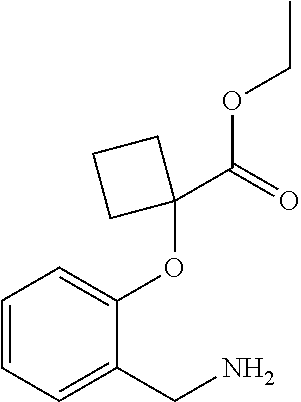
C1=CC=C(CN)C(OC2(C(OCC)=O)CCC2)=C1
